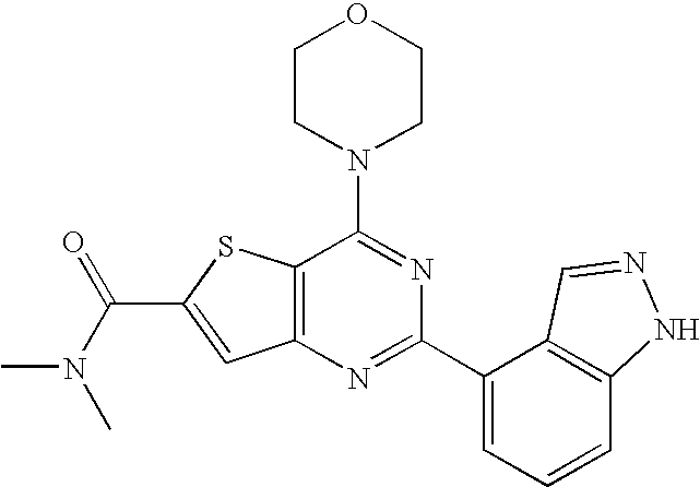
C1CN(C2=NC(C3=CC=CC4=C3C=NN4)=NC3=C2SC(C(N(C)C)=O)=C3)CCO1
